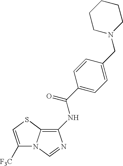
N(C(C1=CC=C(CN2CCCCC2)C=C1)=O)C1=C2N(C=N1)C([F3C])=CS2
